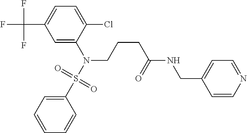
C1=C(C(F)(F)F)C=C(N(S(C2=CC=CC=C2)(=O)=O)CCCC(NCC2=CC=NC=C2)=O)C(Cl)=C1
